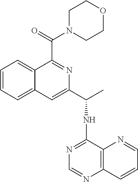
C1=CC=C2C(=C1)C(C(=O)N1CCOCC1)=NC(C(C)NC1=NC=NC3=C1N=CC=C3)=C2
